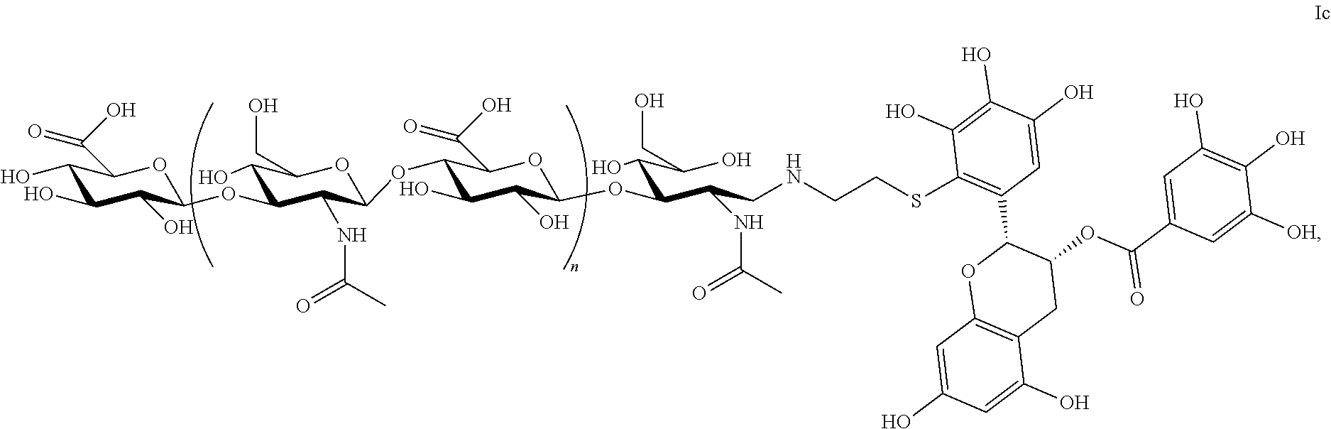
OC(=O)C1C(OC2C(NC(C)=O)C(OC3C(O)C(O)C(O)C(C(O)=O)O3)C(O)C(CO)O2)C(O)C(O)C(OC(C(C(O)CO)O)C(CNCCSC2=C(C3OC4=C(CC3OC(C3=CC(O)=C(O)C([OH])=C3)=O)C(O)=CC(O)=C4)C=C(O)C(O)=C2O)NC(C)=O)O1
